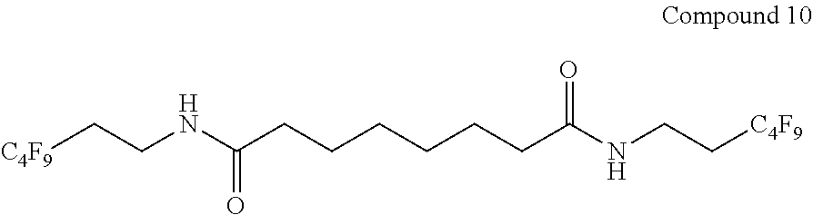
[C4F9]CCNC(CCCCCCC(NCC[C4F9])=O)=O
